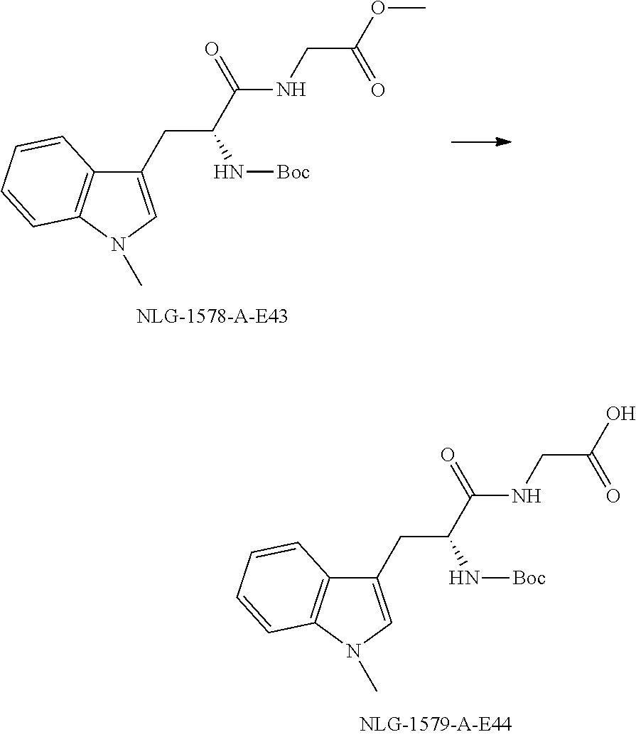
C1(CC(C(NCC(OC)=O)=O)N[Boc])=CN(C)C2=C1C=CC=C2.C1(CC(C(NCC(O)=O)=O)N[Boc])=CN(C)C2=C1C=CC=C2
